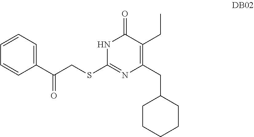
C1=CC=C(C(CSC2=NC(CC3CCCCC3)=C(CC)C(=O)N2)=O)C=C1
